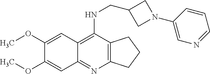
C12=C(C(NCC3CN(C4=CN=CC=C4)C3)=C3C(=N1)C=C(OC)C(OC)=C3)CCC2
